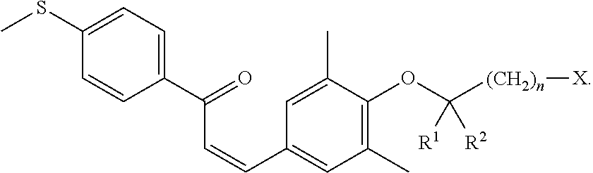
C1(C(=O)C=CC2=CC(C)=C(OC([(CH2)n][X])([R1])[R2])C(C)=C2)=CC=C(SC)C=C1
